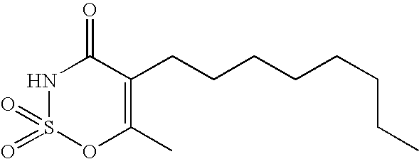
N1S(=O)(=O)OC(C)=C(CCCCCCCC)C1=O
